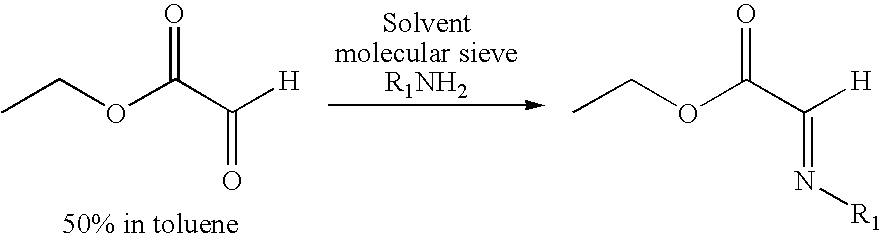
CCOC(C([H])=O)=O.CCOC(C([H])=N[R1])=O
